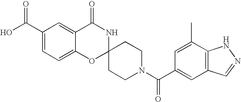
C1(C(=O)O)=CC=C2C(=C1)C(=O)NC1(O2)CCN(C(=O)C2=CC3=C(C(C)=C2)NN=C3)CC1
